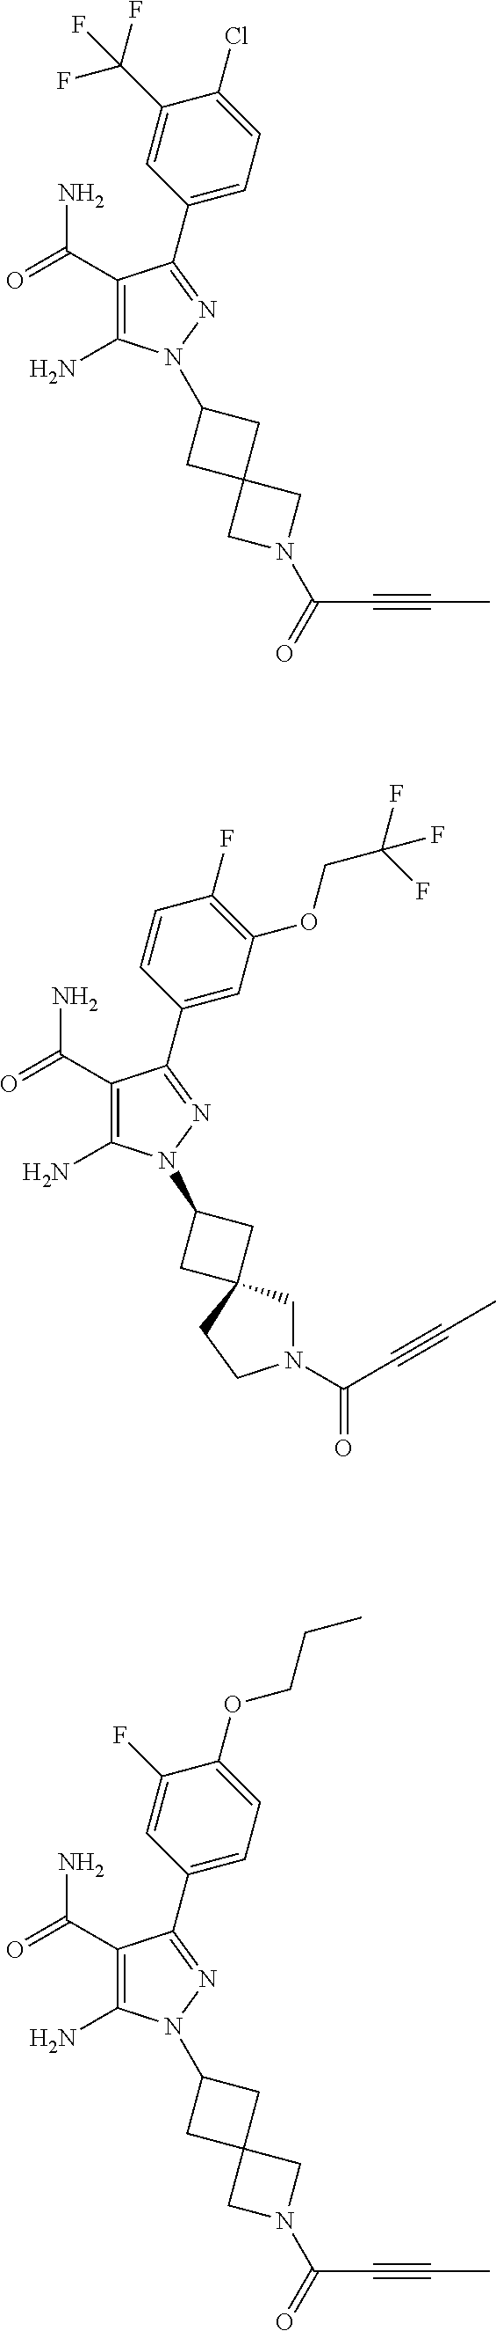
C1=C(C(F)(F)F)C(Cl)=CC=C1C1=NN(C2CC3(C2)CN(C(C#CC)=O)C3)C(N)=C1C(=O)N.C1=CC(F)=C(OCC(F)(F)F)C=C1C1=NN(C2CC3(C2)CN(C(C#CC)=O)CC3)C(N)=C1C(=O)N.C1=C(F)C(OCCC)=CC=C1C1=NN(C2CC3(C2)CN(C(C#CC)=O)C3)C(N)=C1C(=O)N
